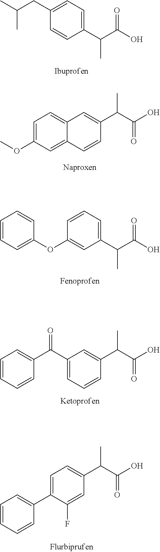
C1(CC(C)C)=CC=C(C(C(O)=O)C)C=C1.C12=CC=C(OC)C=C1C=CC(C(C(O)=O)C)=C2.C1=CC=C(OC2=CC(C(C(O)=O)C)=CC=C2)C=C1.C1=CC=CC(C(C2=CC=CC(C(C(O)=O)C)=C2)=O)=C1.C1=CC=CC(C2=CC=C(C(C(O)=O)C)C=C2F)=C1
